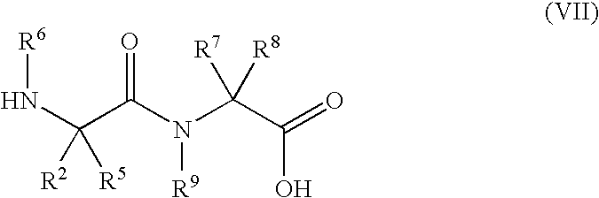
O=C(N(C(C(=O)O)([R8])[R7])[R9])C(N[R6])([R5])[R2]
